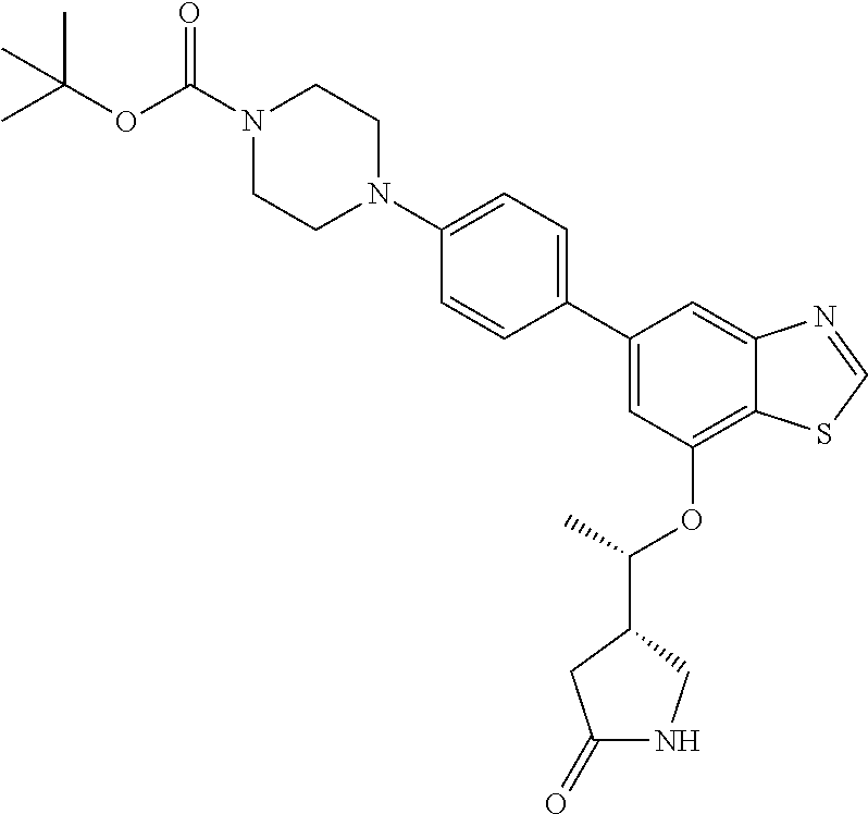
C1(C2=CC(OC(C)C3CNC(=O)C3)=C3C(=C2)N=CS3)=CC=C(N2CCN(C(OC(C)(C)C)=O)CC2)C=C1
